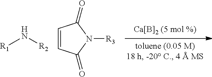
[R1]N[R2].C1=CC(=O)N([R3])C1=O
